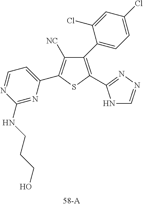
C1(C2=CC=C(Cl)C=C2Cl)=C(C2=NN=CN2)SC(C2=CC=NC(NCCCO)=N2)=C1[NC]
